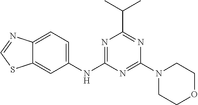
C12=CC(NC3=NC(C(C)C)=NC(N4CCOCC4)=N3)=CC=C1N=CS2
